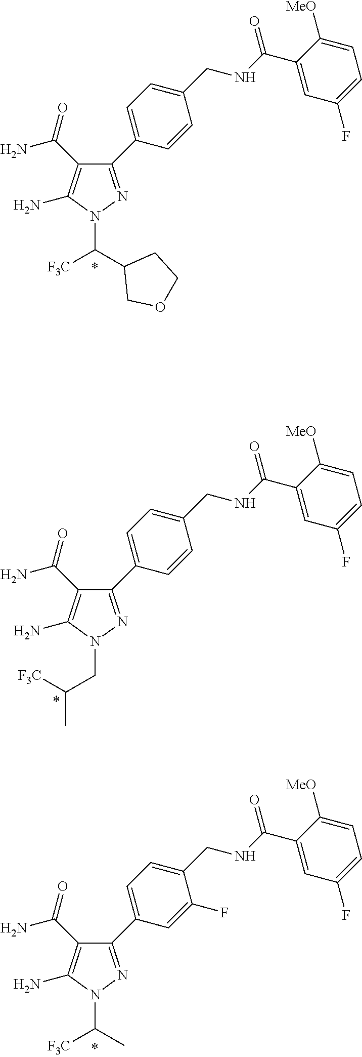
N1(CC([F3C])C)N=C(C2=CC=C(CNC(C3=CC(F)=CC=C3[MeO])=O)C=C2)C(C(N)=O)=C1N.N1(C(C2COCC2)[F3C])N=C(C2=CC=C(CNC(C3=CC(F)=CC=C3[MeO])=O)C=C2)C(C(N)=O)=C1N.N1(C([F3C])C)N=C(C2=CC=C(CNC(C3=CC(F)=CC=C3[MeO])=O)C(F)=C2)C(C(N)=O)=C1N
